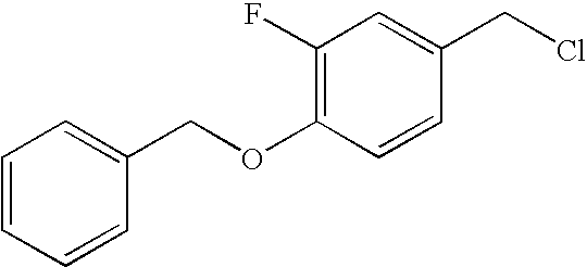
C1(F)=C(OCC2=CC=CC=C2)C=CC(CCl)=C1
